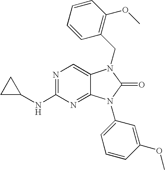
N1=C(NC2CC2)N=C2C(=C1)N(CC1=C(OC)C=CC=C1)C(=O)N2C1=CC=CC(OC)=C1
